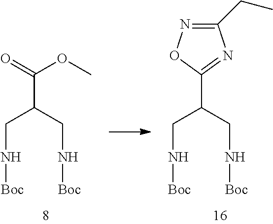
C(C(CN[Boc])CN[Boc])(=O)OC.C1(C(CN[Boc])CN[Boc])=NC(CC)=NO1
